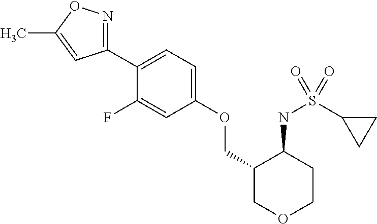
C1(C2=CC=C(OCC3COCCC3NS(C3CC3)(=O)=O)C=C2F)=NOC(C)=C1
